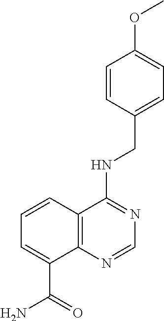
C1(CNC2=NC=NC3=C2C=CC=C3C(=O)N)=CC=C(OC)C=C1
